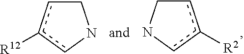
c1c([R2])cCN1.c1c([R12])cCN1
